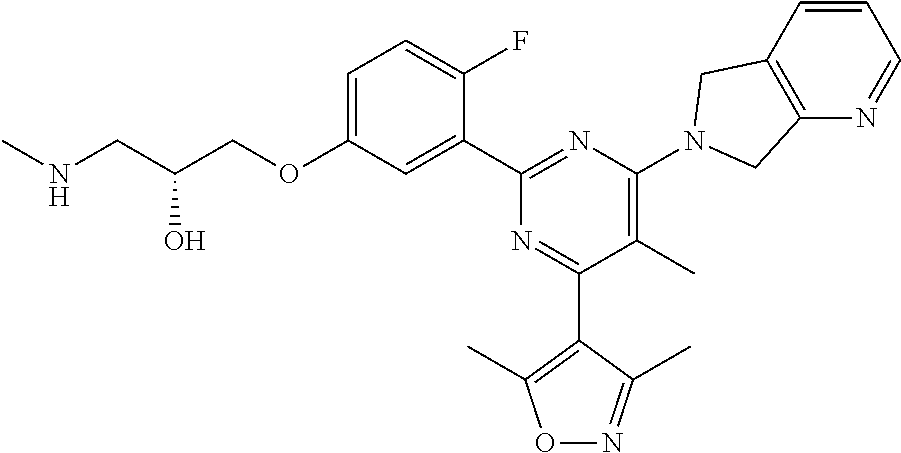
C1=C(OCC(CNC)O)C=C(C2=NC(N3CC4=C(N=CC=C4)C3)=C(C)C(C3=C(C)ON=C3C)=N2)C(F)=C1
